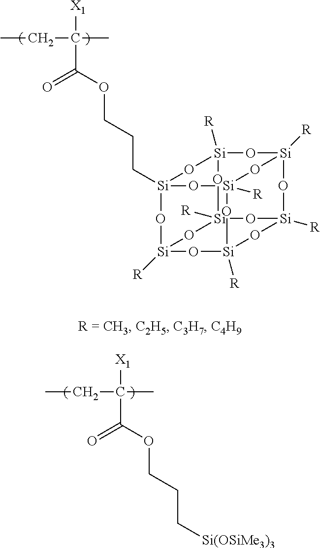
CCC(C)([X1])C(OCCC[Si(OSiMe3)3])=O.O1[Si]2([R])O[Si]3(CCCOC(C(CC)(C)[X1])=O)O[Si]4([R])O[Si]5([R])O[Si]([R])(O3)O[Si]1([R])O[Si]([R])(O5)O[Si]([R])(O4)O2
